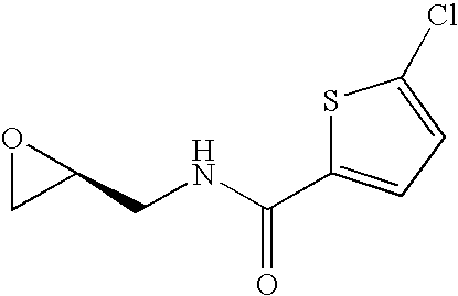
N(C(=O)C1=CC=C(Cl)S1)CC1OC1
